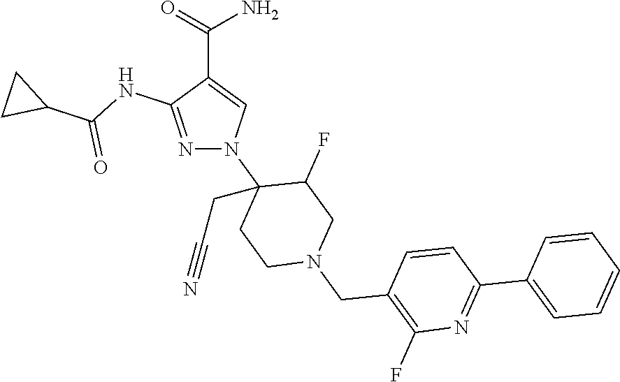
N1=C(NC(C2CC2)=O)C(C(=O)N)=CN1C1(CC#N)CCN(CC2=C(F)N=C(C3=CC=CC=C3)C=C2)CC1F
